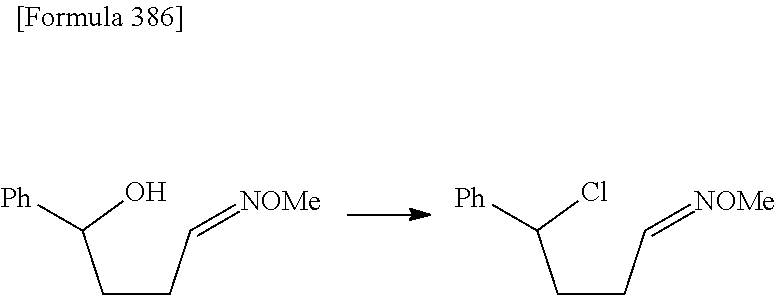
C(CC=[NOMe])C(O)[Ph].C(CC=[NOMe])C(Cl)[Ph]
